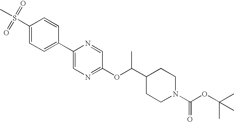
C1(S(C)(=O)=O)=CC=C(C2=CN=C(OC(C3CCN(C(=O)OC(C)(C)C)CC3)C)C=N2)C=C1
